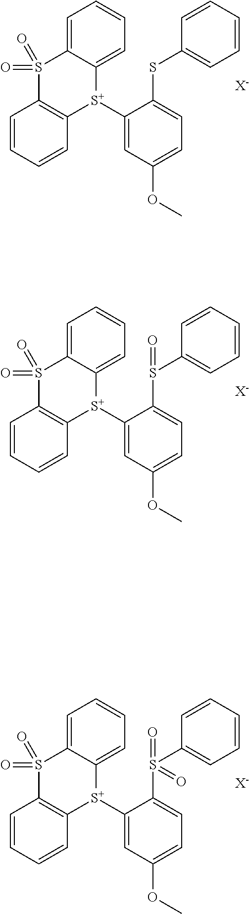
C1=C2C(=CC=C1)[S+](C1=CC(OC)=CC=C1SC1=CC=CC=C1)C1=C(C=CC=C1)S2(=O)=O.[X-].C1=C2C(=CC=C1)[S+](C1=CC(OC)=CC=C1S(C1=CC=CC=C1)=O)C1=C(C=CC=C1)S2(=O)=O.[X-].C1=C2C(=CC=C1)[S+](C1=CC(OC)=CC=C1S(C1=CC=CC=C1)(=O)=O)C1=C(C=CC=C1)S2(=O)=O.[X-]
